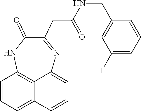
C1=CC=C2C=CC=C3C2=C1NC(=O)C(CC(NCC1=CC(I)=CC=C1)=O)=N3
